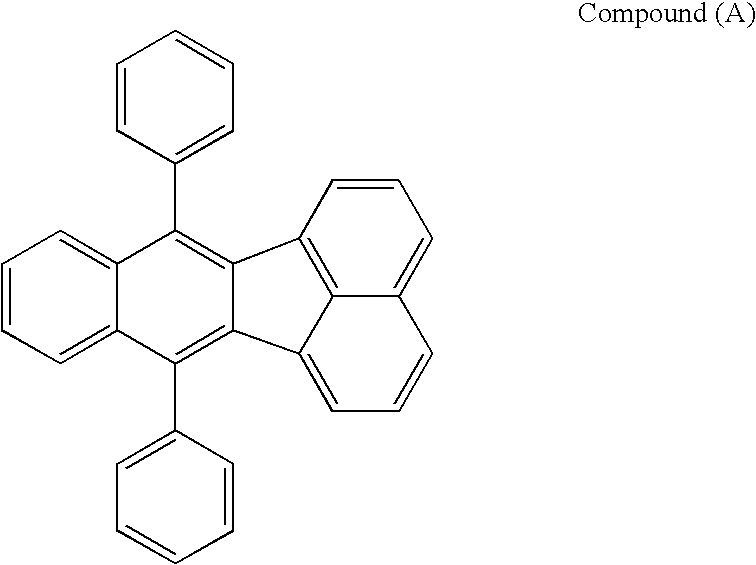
C1=CC=C2C(=C1)C(C1=CC=CC=C1)=C1C(=C2C2=CC=CC=C2)C2=CC=CC3=CC=CC1=C32
